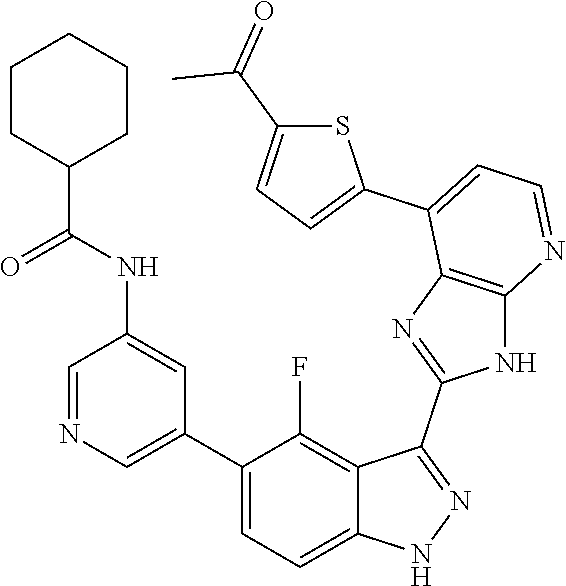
C1=NC=C(C2=CC=C3C(=C2F)C(C2=NC4=C(N2)N=CC=C4C2=CC=C(C(=O)C)S2)=NN3)C=C1NC(=O)C1CCCCC1
